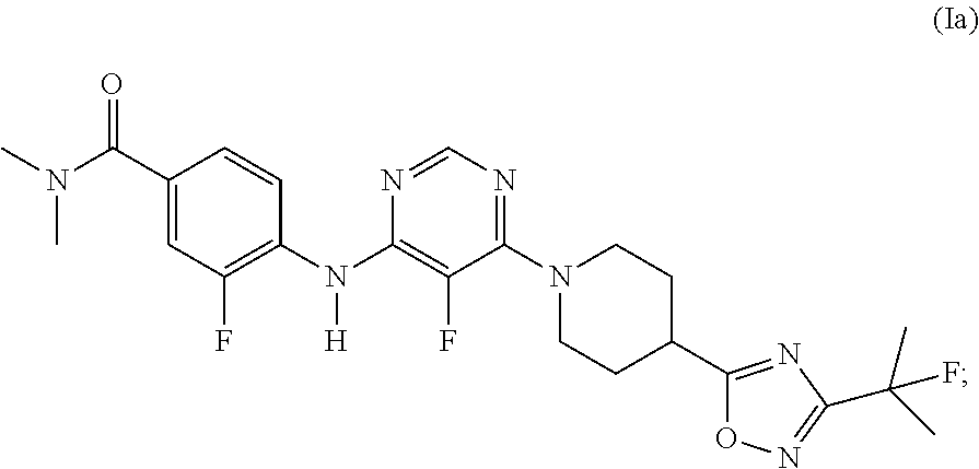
C1(C(N(C)C)=O)=CC(F)=C(N(C2=C(F)C(N3CCC(C4=NC(C(F)(C)C)=NO4)CC3)=NC=N2)[H])C=C1
